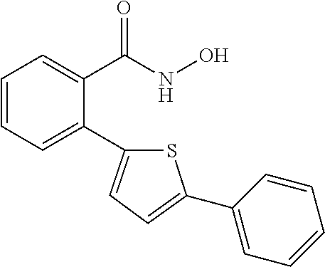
C1=CC=C(C2=CC=C(C3=CC=CC=C3)S2)C(C(NO)=O)=C1
